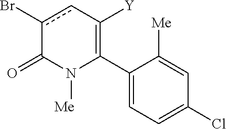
C1(C2=C([Y])cc(Br)C(=O)N2[Me])=CC=C(Cl)C=C1[Me]
